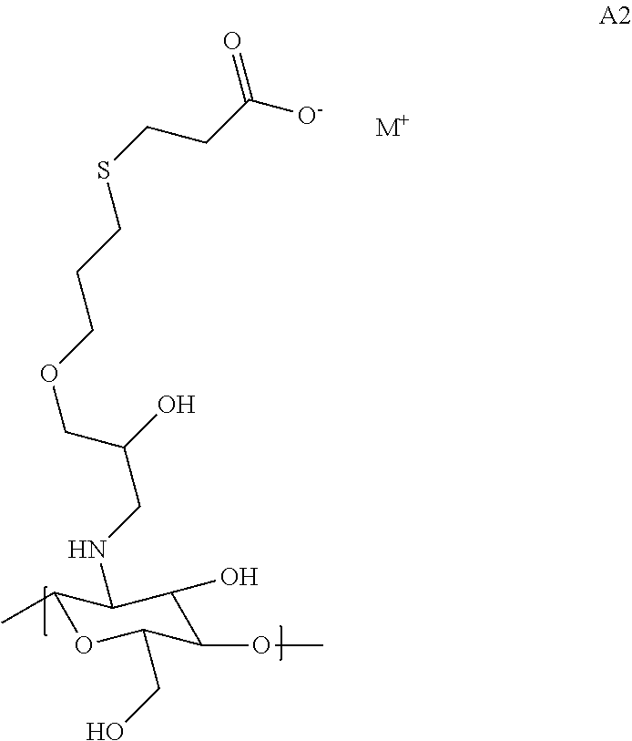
C1(C)OC(CO)C(OC)C(O)C1NCC(COCCCSCCC([O-])=O)O.[M+]
